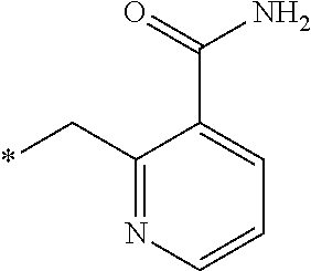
C1(C*)=NC=CC=C1C(=O)N
